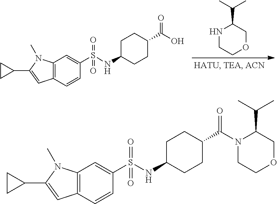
N1CCOCC1C(C)C.C12=C(C=CC(S(=O)(=O)NC3CCC(C(=O)O)CC3)=C1)C=C(C1CC1)N2C.C12=C(C=CC(S(=O)(=O)NC3CCC(C(=O)N4CCOCC4C(C)C)CC3)=C1)C=C(C1CC1)N2C
